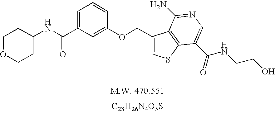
C1(NC(=O)C2=CC=CC(OCC3=CSC4=C3C(N)=NC=C4C(=O)NCCO)=C2)CCOCC1.[C23H26N4O5S]
